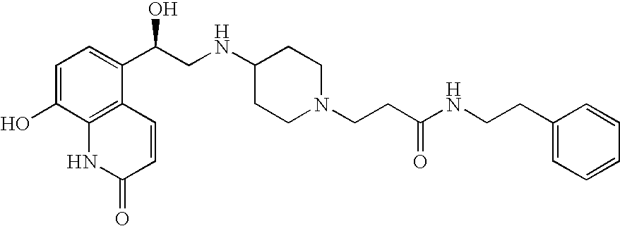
C1=C(O)C2=C(C(C(CNC3CCN(CCC(NCCC4=CC=CC=C4)=O)CC3)O)=C1)C=CC(=O)N2
